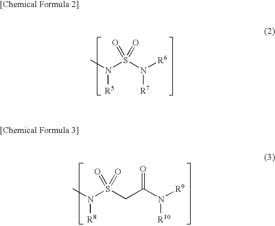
CN(S(N([R6])[R7])(=O)=O)[R5].CN(S(CC(N([R9])[R10])=O)(=O)=O)[R8]
